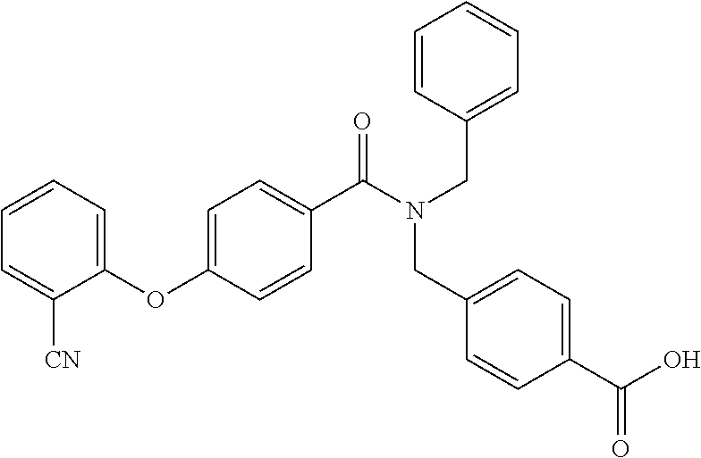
C1=CC=C(OC2=CC=C(C(N(CC3=CC=CC=C3)CC3=CC=C(C(O)=O)C=C3)=O)C=C2)C([CN])=C1
